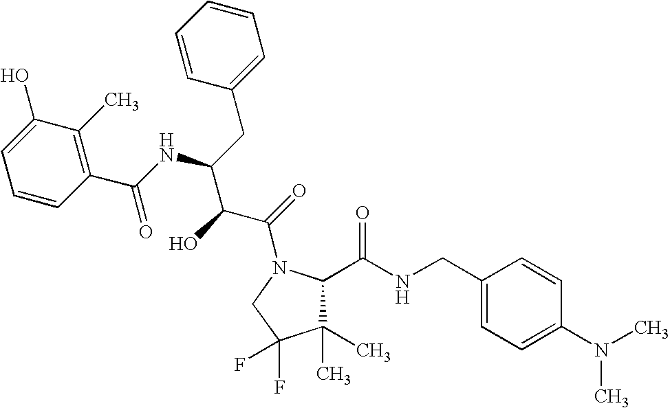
C1(C)(C)C(C(NCC2=CC=C(N(C)C)C=C2)=O)N(C(=O)C(C(NC(C2=C(C)C(O)=CC=C2)=O)CC2=CC=CC=C2)O)CC1(F)F
